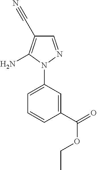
C1=C(N2N=CC(C#N)=C2N)C=C(C(=O)OCC)C=C1
